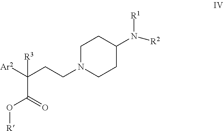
C(C(=O)O[R])([Ar2])(CCN1CCC(N([R1])[R2])CC1)[R3]
